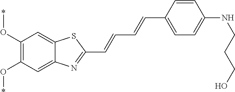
C1(O*)=C(O*)C=C2C(=C1)SC(C=CC=CC1=CC=C(NCCCO)C=C1)=N2
